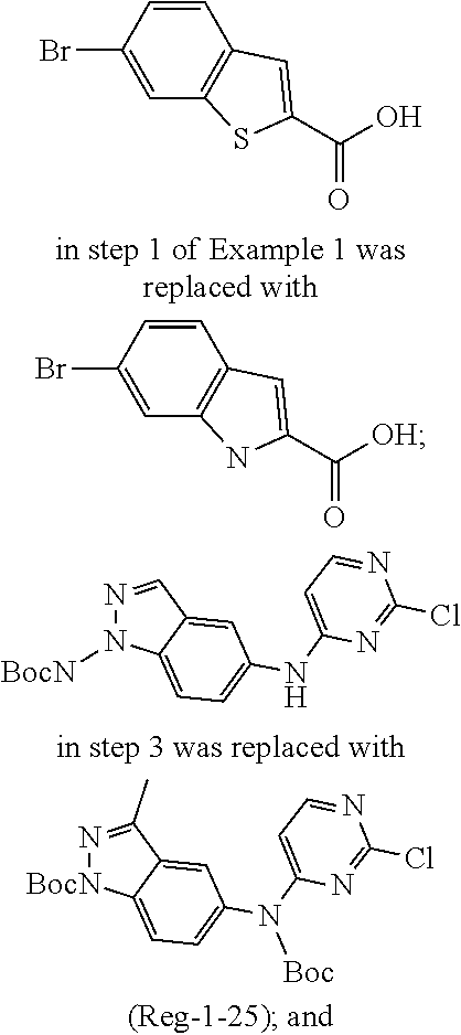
C1=C(Br)C=CC2=C1SC(C(=O)O)=C2.C1=C(Br)C=CC2=C1NC(C(=O)[OH])=C2.N1=CC2=CC(NC3=CC=NC(Cl)=N3)=CC=C2N1[BocN].N1=C(C)C2=CC(N(C3=CC=NC(Cl)=N3)[Boc])=CC=C2[BocN]1
